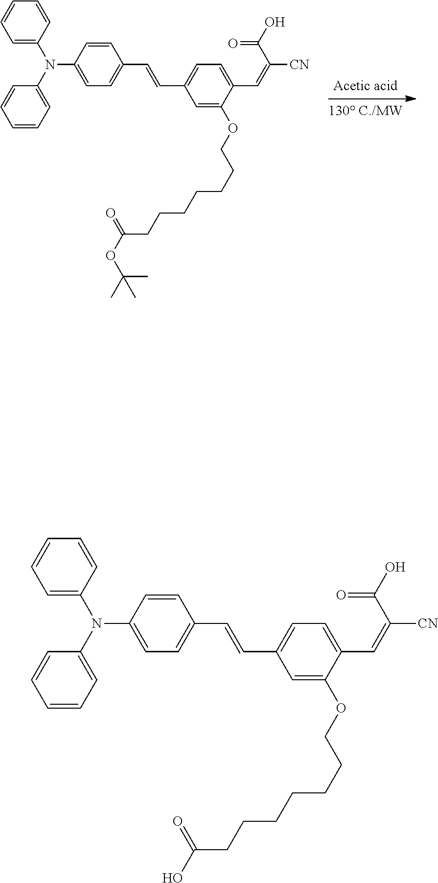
C1=C(N(C2=CC=CC=C2)C2=CC=C(C=CC3=CC=C(C=C(C(=O)O)[CN])C(OCCCCCCCC(OC(C)(C)C)=O)=C3)C=C2)C=CC=C1.C1=C(N(C2=CC=CC=C2)C2=CC=C(C=CC3=CC=C(C=C(C(=O)O)[CN])C(OCCCCCCCC(O)=O)=C3)C=C2)C=CC=C1
